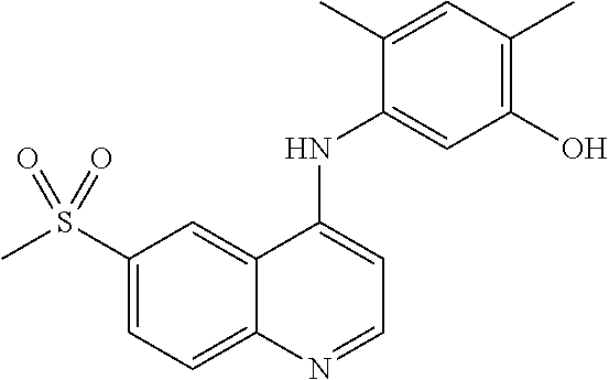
C1(S(C)(=O)=O)=CC=C2C(=C1)C(NC1=CC(O)=C(C)C=C1C)=CC=N2
